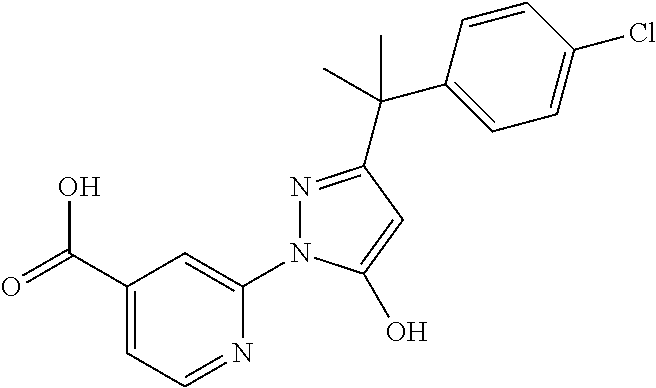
C(C1=CC=NC(N2N=C(C(C3=CC=C(Cl)C=C3)(C)C)C=C2O)=C1)(O)=O
